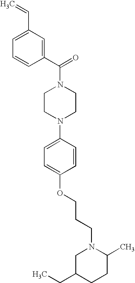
C1=CC(C(N2CCN(C3=CC=C(OCCCN4CC(CC)CCC4C)C=C3)CC2)=O)=CC(C=C)=C1
